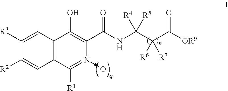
C12=C(C([R1])=N(->O)C(C(NC(C(C([OR9])=O)([R6])[R7])([R4])[R5])=O)=C1O)C=C([R2])C([R3])=C2
